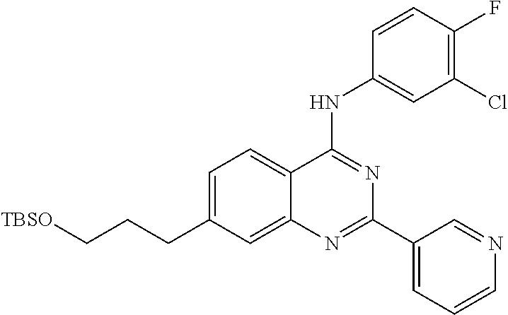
C1=C(CCC[TBSO])C=C2C(=C1)C(NC1=CC(Cl)=C(F)C=C1)=NC(C1=CC=CN=C1)=N2
